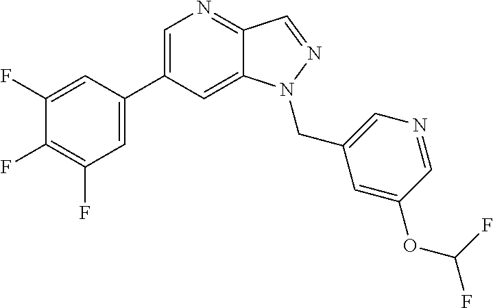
C1(C2=CC(F)=C(F)C(F)=C2)=CN=C2C(=C1)N(CC1=CN=CC(OC(F)F)=C1)N=C2
